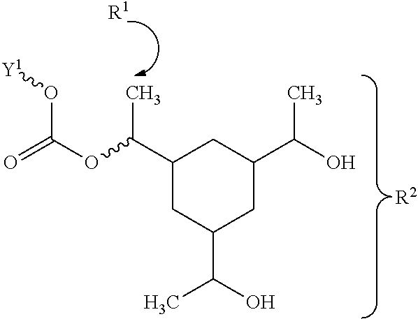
[R1].[R2].C1(C(OC(=O)O[Y1])C)CC(C(O)C)CC(C(O)C)C1
